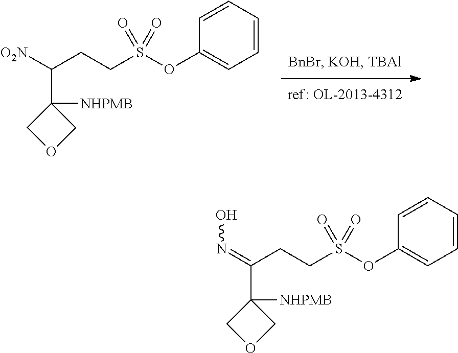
O(S(CCC([O2N])C1([NHPMB])COC1)(=O)=O)C1=CC=CC=C1.O(S(CCC(=NO)C1([NHPMB])COC1)(=O)=O)C1=CC=CC=C1
